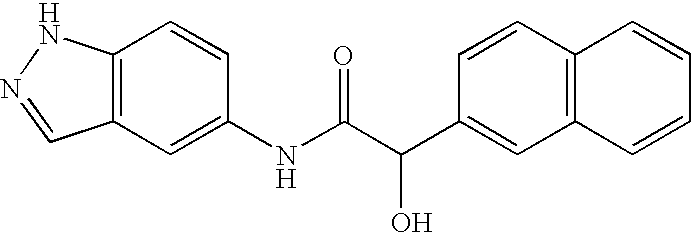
C12=C(C=C(NC(C(C3=CC4=C(C=C3)C=CC=C4)O)=O)C=C1)C=NN2
